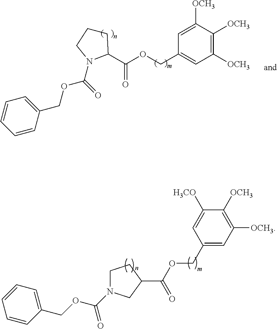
C1([OCH3])=C([OCH3])C([OCH3])=CC(COC(=O)C2CCCN2C(=O)OCC2=CC=CC=C2)=C1.C1(COC(=O)C2CN(C(OCC3=CC=CC=C3)=O)CC2)=CC([OCH3])=C([OCH3])C([H3CO])=C1
